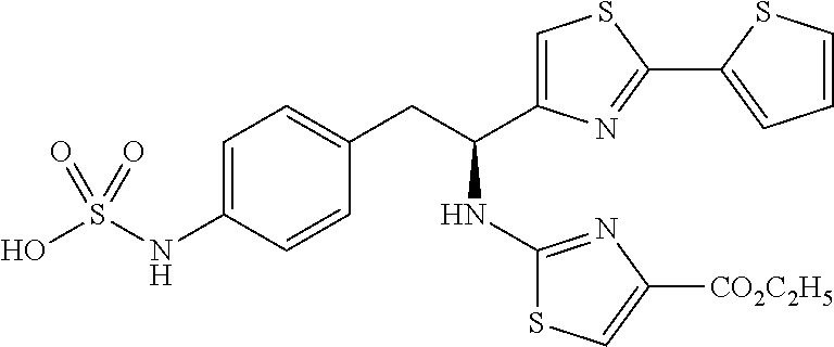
C1(CC(C2=CSC(C3=CC=CS3)=N2)NC2=NC([CO2C2H5])=CS2)=CC=C(NS(O)(=O)=O)C=C1
